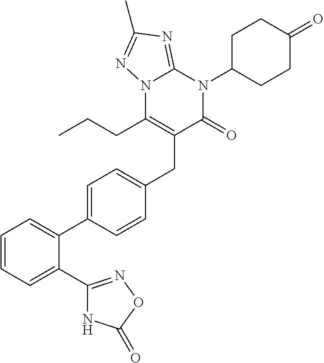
C1=CC=C(C2=NOC(=O)N2)C(C2=CC=C(CC3=C(CCC)N4C(=NC(C)=N4)N(C4CCC(=O)CC4)C3=O)C=C2)=C1
